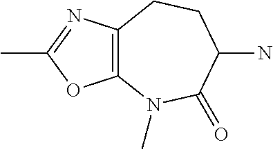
C12=C(N=C(C)O1)CCC(N)C(=O)N2C
